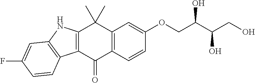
C12=C(C=CC(OCC(C(CO)O)O)=C1)C(=O)C1=C(C2(C)C)NC2=C1C=CC(F)=C2
